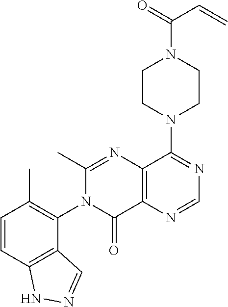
C1CN(C2=NC=NC3=C2N=C(C)N(C2=C(C)C=CC4=C2C=NN4)C3=O)CCN1C(=O)C=C
